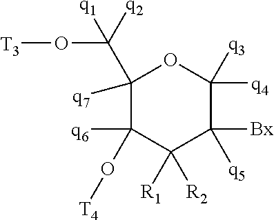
C1([q7])(C(O[T3])([q1])[q2])C([q6])(O[T4])C([R1])([R2])C([Bx])([q5])C([q4])([q3])O1
